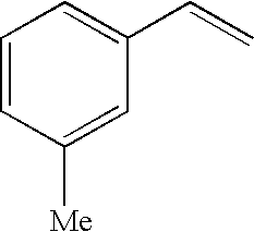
C1=CC([Me])=CC(C=C)=C1
